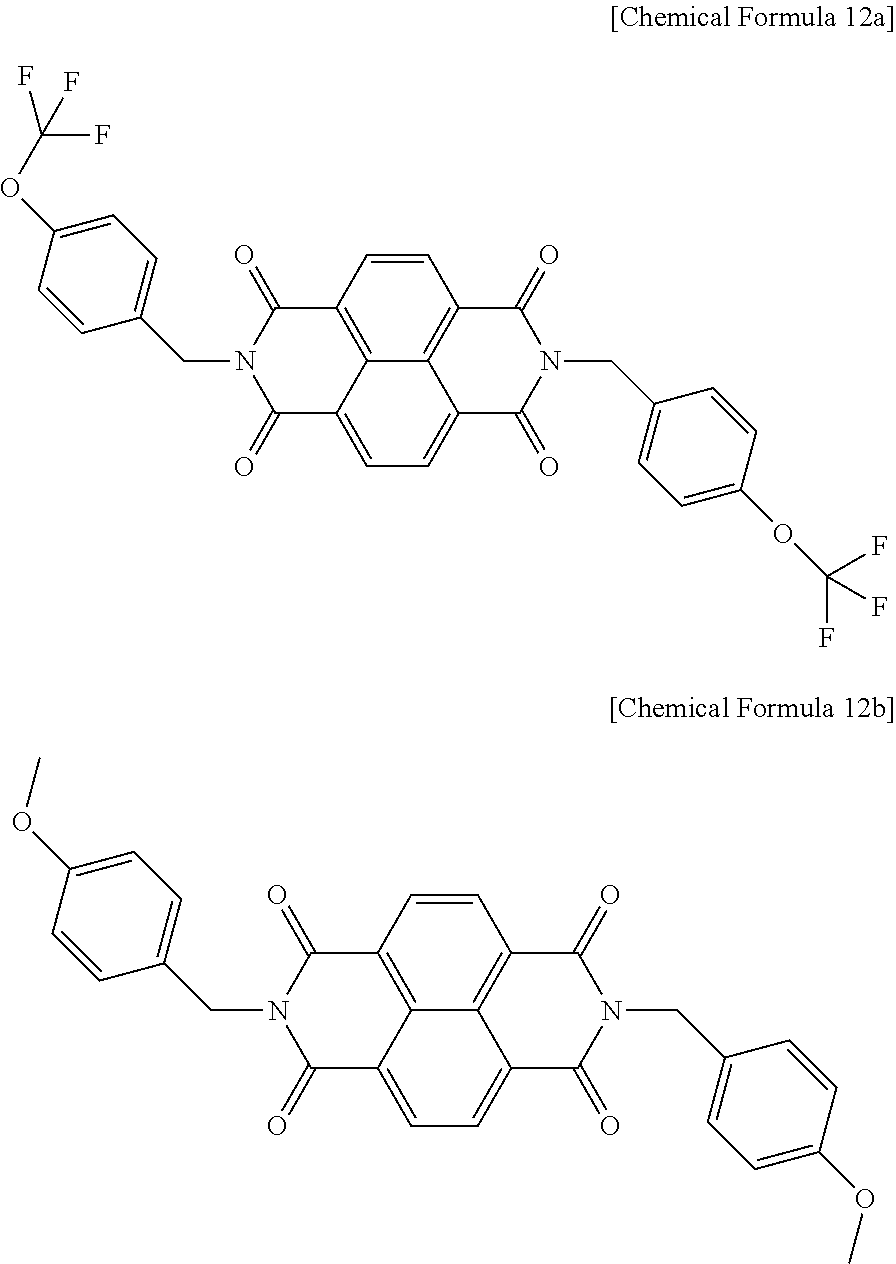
C12=C3C=CC4=C1C(=CC=C2C(=O)N(CC1=CC=C(OC(F)(F)F)C=C1)C3=O)C(=O)N(CC1=CC=C(OC(F)(F)F)C=C1)C4=O.C12=C3C=CC4=C1C(=CC=C2C(=O)N(CC1=CC=C(OC)C=C1)C3=O)C(=O)N(CC1=CC=C(OC)C=C1)C4=O
